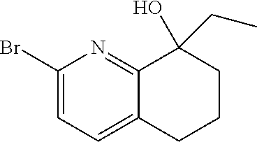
C1(Br)=CC=C2C(=N1)C(CC)(O)CCC2
